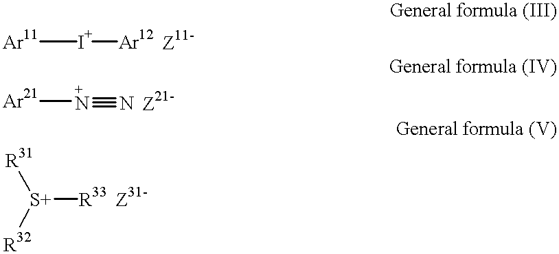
[Ar11][I+][Ar12].[Ar21][N+]#N.[S+]([R33])([R31])[R32]
